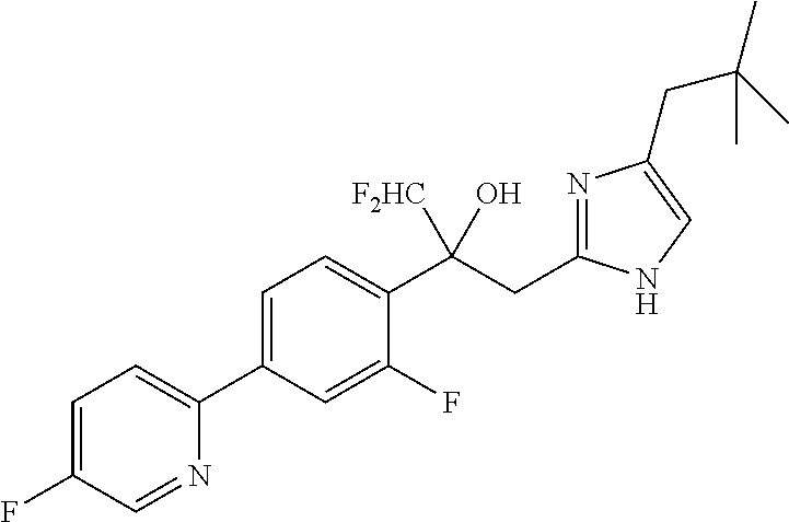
C1=C(C2=CC=C(F)C=N2)C=C(F)C(C(CC2=NC(CC(C)(C)C)=CN2)(O)[F2HC])=C1
